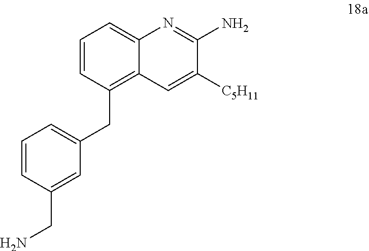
C1=CC=C2C(=C1CC1=CC=CC(CN)=C1)C=C([C5H11])C(N)=N2
